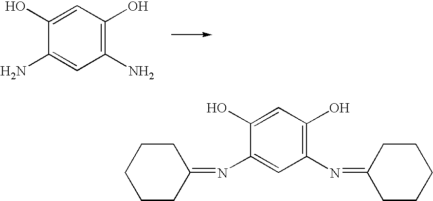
C1(N)=C(O)C=C(O)C(N)=C1.C1(N=C2CCCCC2)=C(O)C=C(O)C(N=C2CCCCC2)=C1
